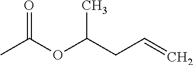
C(C=C)C(OC(C)=O)C
